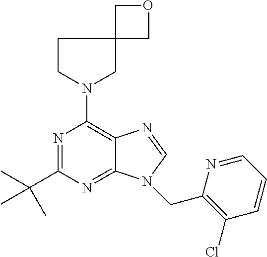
N1=C(C(C)(C)C)N=C2C(=C1N1CC3(CC1)COC3)N=CN2CC1=C(Cl)C=CC=N1
